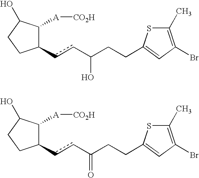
C1(ccC(CCC2=CC(Br)=C(C)S2)O)C([A][CO2H])C(O)CC1.C1(ccC(CCC2=CC(Br)=C(C)S2)=O)C([A][CO2H])C(O)CC1
